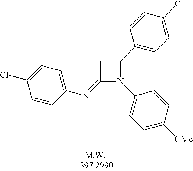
C1(=NC2=CC=C(Cl)C=C2)N(C2=CC=C([OMe])C=C2)C(C2=CC=C(Cl)C=C2)C1
